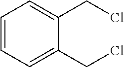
C1=CC=C(CCl)C(CCl)=C1
